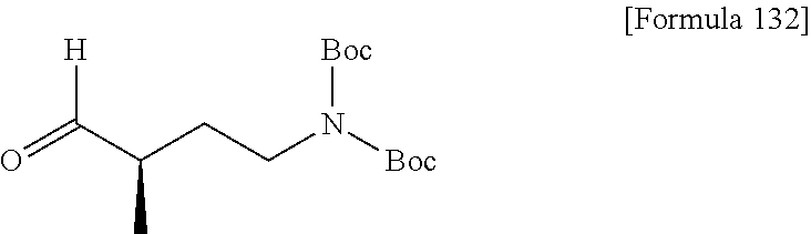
O=C(C(CCN([Boc])[Boc])C)[H]
